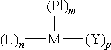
[(L)n][M]([(Y)p])[(Pl)m]
